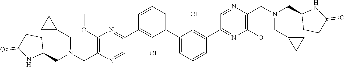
C1(C2=NC(OC)=C(CN(CC3CCC(=O)N3)CC3CC3)N=C2)=C(Cl)C(C2=CC=CC(C3=NC(OC)=C(CN(CC4CCC(=O)[HN]4)CC4CC4)N=C3)=C2Cl)=CC=C1
